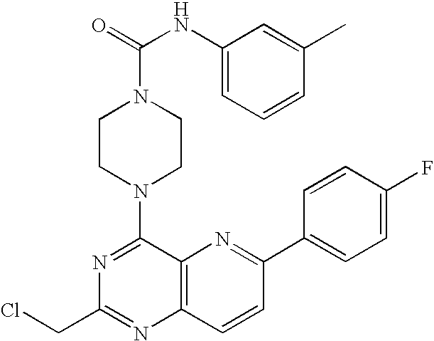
N1=C(N2CCN(C(=O)NC3=CC=CC(C)=C3)CC2)C2=C(N=C1CCl)C=CC(C1=CC=C(F)C=C1)=N2
